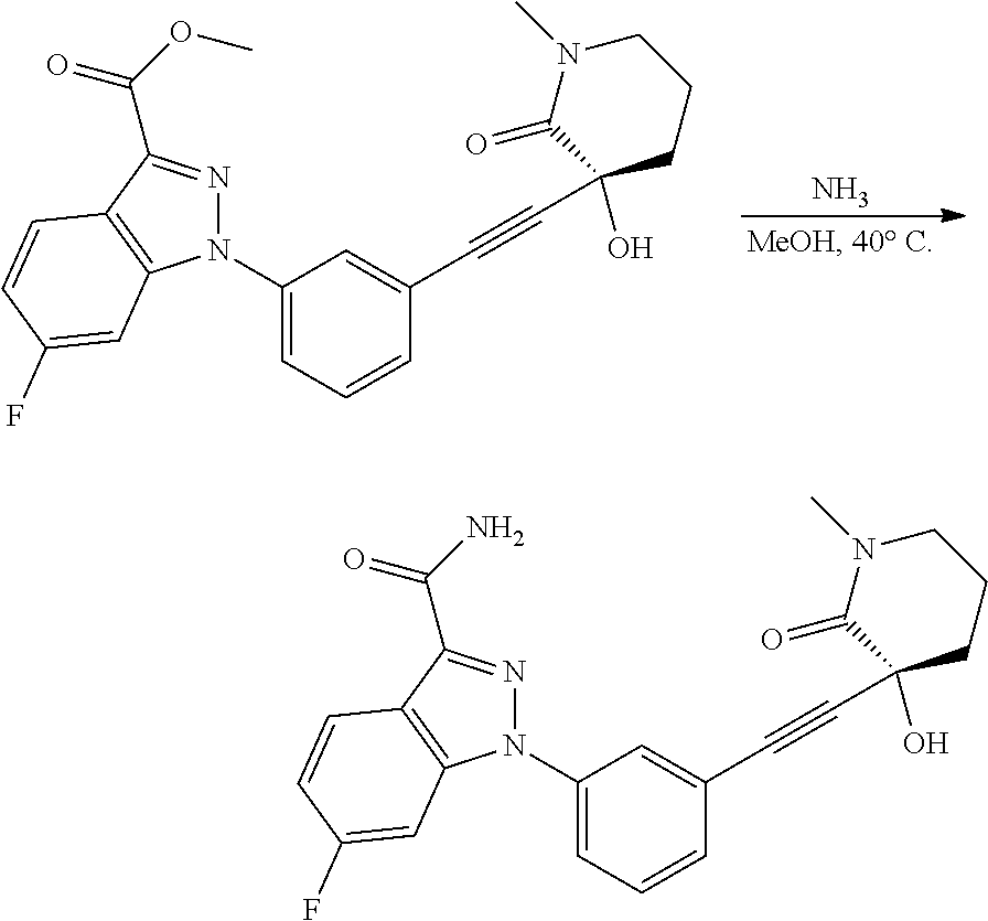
C1(N2N=C(C(=O)OC)C3=C2C=C(F)C=C3)=CC=CC(C#CC2(O)C(=O)N(C)CCC2)=C1.N.C1(N2N=C(C(=O)N)C3=C2C=C(F)C=C3)=CC=CC(C#CC2(O)C(=O)N(C)CCC2)=C1
